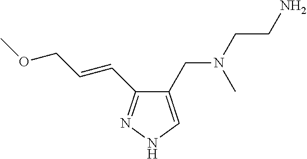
C1(CN(CCN)C)=CNN=C1C=CCOC
